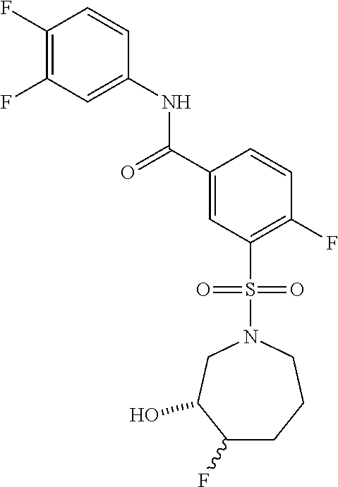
C1(F)CCCN(S(C2=C(F)C=CC(C(=O)NC3=CC(F)=C(F)C=C3)=C2)(=O)=O)CC1O
